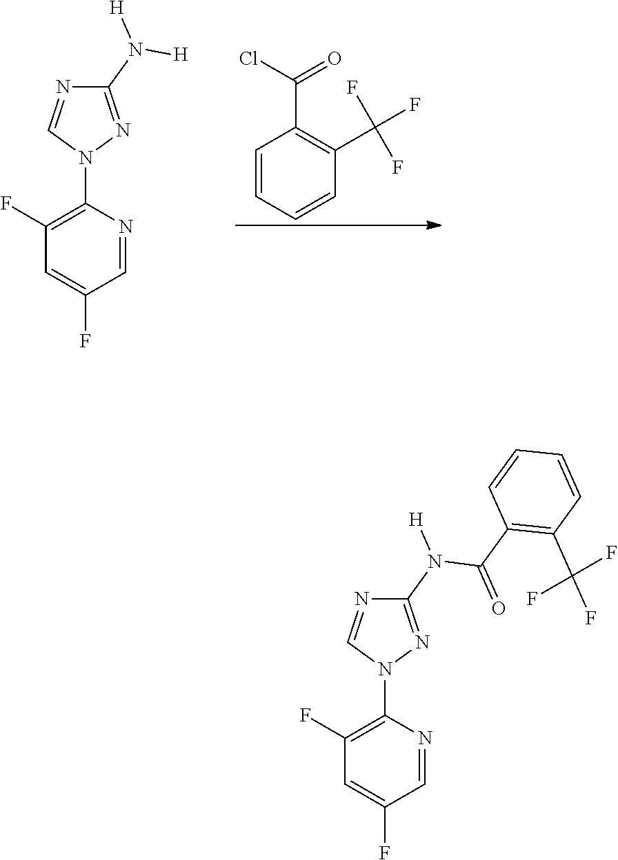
C1=CC=CC(C(F)(F)F)=C1C(Cl)=O.C1(N([H])[H])=NN(C2=C(F)C=C(F)C=N2)C=N1.C1(N(C(=O)C2=C(C(F)(F)F)C=CC=C2)[H])=NN(C2=C(F)C=C(F)C=N2)C=N1
